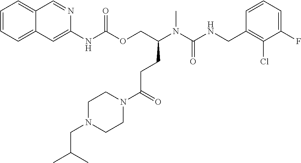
C1=CC(CNC(N(C)C(COC(NC2=CC3=CC=CC=C3C=N2)=O)CCC(N2CCN(CC(C)C)CC2)=O)=O)=C(Cl)C(F)=C1
